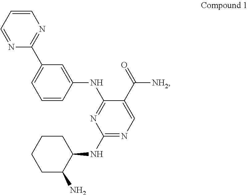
C1=CC=NC(C2=CC=CC(NC3=NC(NC4C(N)CCCC4)=NC=C3C(=O)[NH2])=C2)=N1
